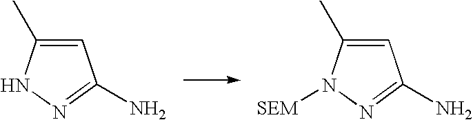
C1=C(C)NN=C1N.C1=C(C)N([SEM])N=C1N
